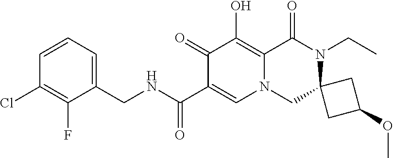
C1=CC=C(CNC(C2=CN3C(=C(O)C2=O)C(=O)N(CC)C2(C3)CC(OC)C2)=O)C(F)=C1Cl
